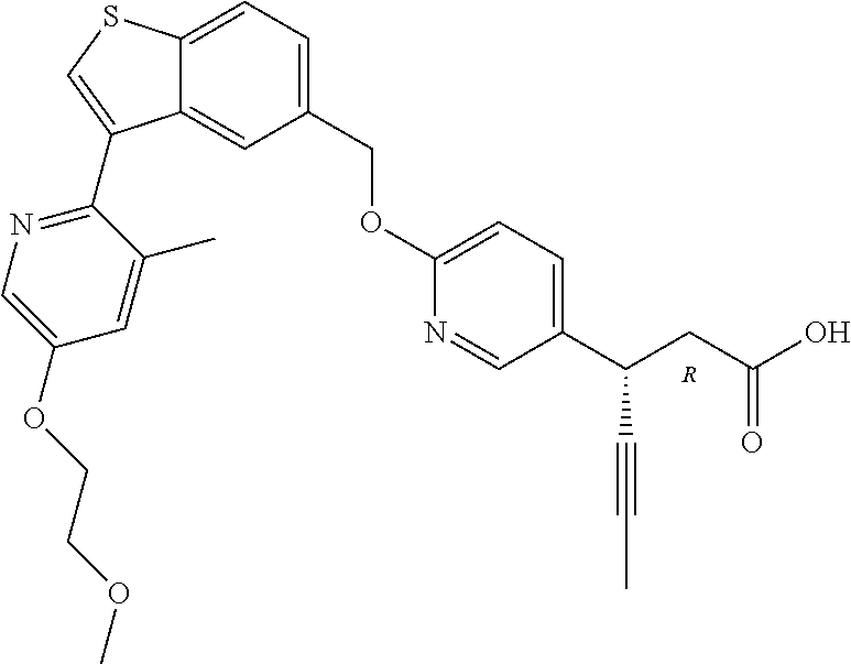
[R].C12=CC(COC3=CC=C(C(CC(O)=O)C#CC)C=N3)=CC=C1SC=C2C1=NC=C(OCCOC)C=C1C
